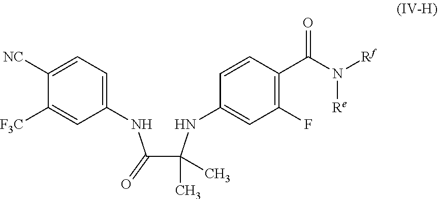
C(C(NC1=CC(F)=C(C(N([Rf])[Re])=O)C=C1)(C)C)(NC1=CC=C([NC])C([F3C])=C1)=O
